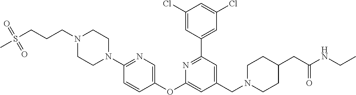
C1(Cl)=CC(C2=NC(OC3=CN=C(N4CCN(CCCS(=O)(=O)C)CC4)C=C3)=CC(CN3CCC(CC(NCC)=O)CC3)=C2)=CC(Cl)=C1
